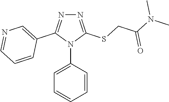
N1=C(SCC(=O)N(C)C)N(C2=CC=CC=C2)C(C2=CN=CC=C2)=N1
